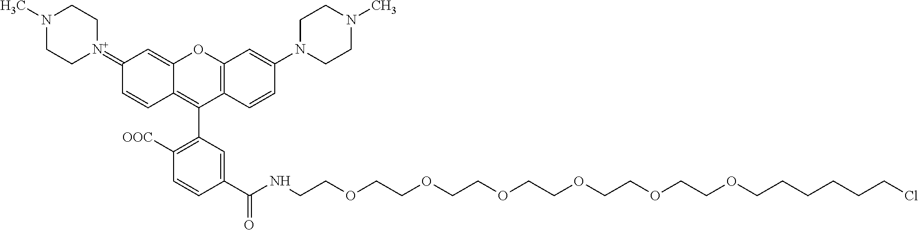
C1=C(N2CCN(C)CC2)C=CC2=C1OC1=CC(=[N+]3CCN(C)CC3)C=CC1=C2C1=C([OOC])C=CC(C(=O)NCCOCCOCCOCCOCCOCCOCCCCCCCl)=C1
